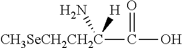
[CH3SeCH2CH2C](C(=O)O)(N)[H]
